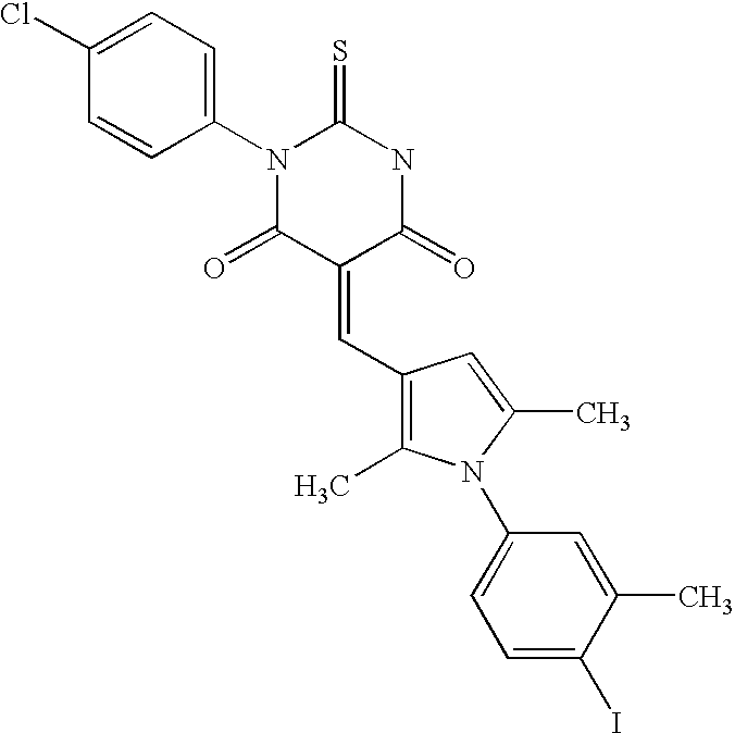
C1=CC(N2C(=S)NC(=O)C(=CC3=C(C)N(C4=CC=C(I)C(C)=C4)C(C)=C3)C2=O)=CC=C1Cl
